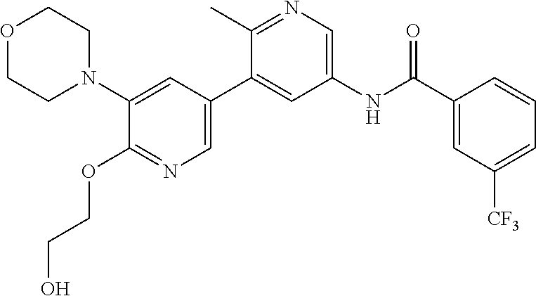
O1CCN(C2=CC(C3=CC(NC(C4=CC([CF3])=CC=C4)=O)=CN=C3C)=CN=C2OCCO)CC1
